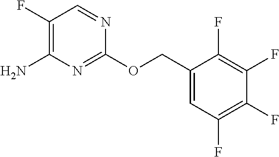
C1(COC2=NC(N)=C(F)C=N2)=CC(F)=C(F)C(F)=C1F
